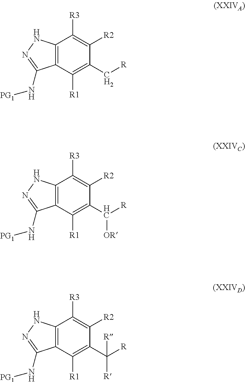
C12=C(C([R1])=C(C[R])C([R2])=C1[R3])C(N[PG1])=NN2.C12=C(C([R1])=C(C([R])([R])[R])C([R2])=C1[R3])C(N[PG1])=NN2.C12=C(C([R1])=C(C([R])[OR])C([R2])=C1[R3])C(N[PG1])=NN2
